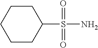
NS(C1CCCCC1)(=O)=O
